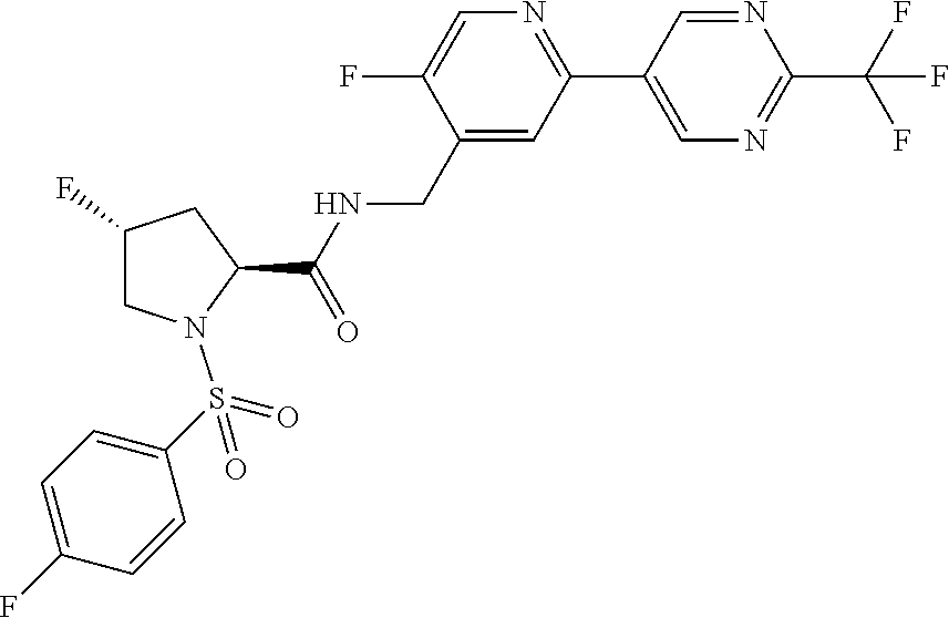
C(C1=CC(C2=CN=C(C(F)(F)F)N=C2)=NC=C1F)NC(C1CC(F)CN1S(=O)(=O)C1=CC=C(F)C=C1)=O
